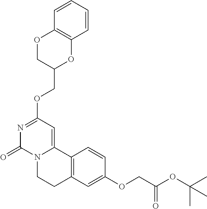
N1=C(OCC2OC3=C(OC2)C=CC=C3)C=C2N(C1=O)CCC1=C2C=CC(OCC(OC(C)(C)C)=O)=C1
